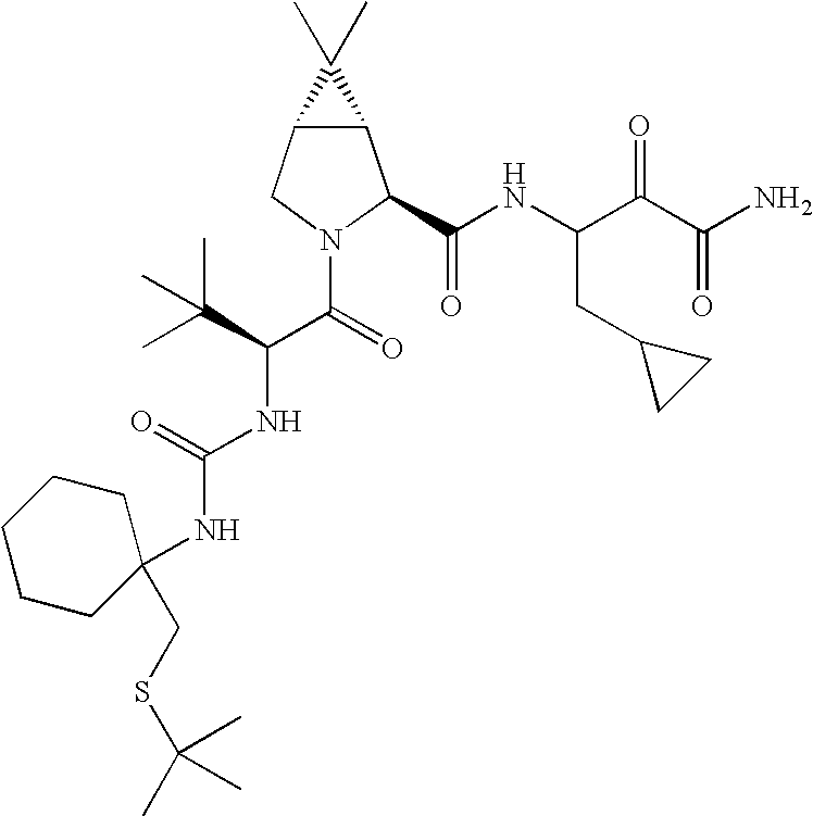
C12C(CN(C(C(NC(=O)NC3(CSC(C)(C)C)CCCCC3)C(C)(C)C)=O)C1C(NC(C(C(N)=O)=O)CC1CC1)=O)C2(C)C
